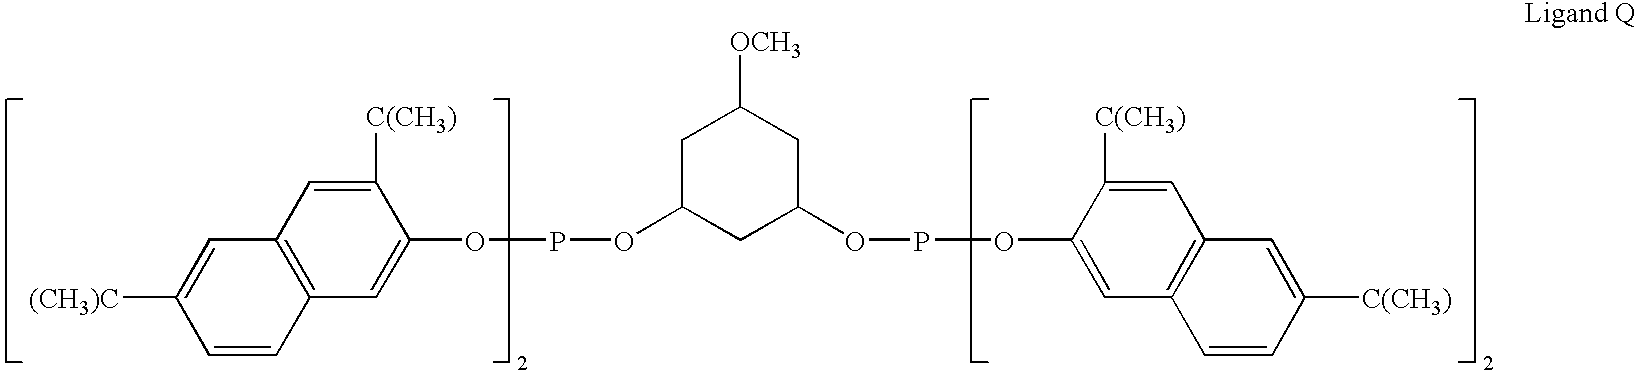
C1([(CH3)C])=CC2=C(C=C1)C=C(OPOC1CC(OPOC3=CC4=C(C=C3[C(CH3)])C=C([C(CH3)])C=C4)CC([OCH3])C1)C([C(CH3)])=C2
